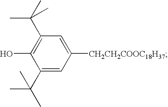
C1(C(C)(C)C)=CC([CH2CH2COOC18H37])=CC(C(C)(C)C)=C1O
